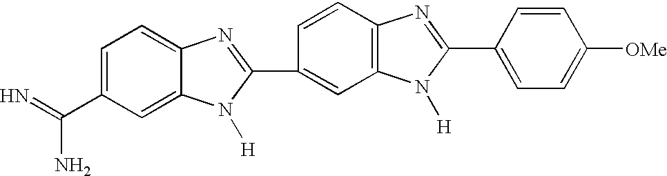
C1=C(C(=N)N)C=C2C(=C1)N=C(C1=CC3=C(C=C1)N=C(C1=CC=C([OMe])C=C1)N3[H])N2[H]
